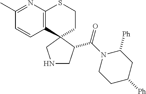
C12=C(C3(CCS1)CNCC3C(N1CCC([Ph])CC1[Ph])=O)C=CC(C)=N2
